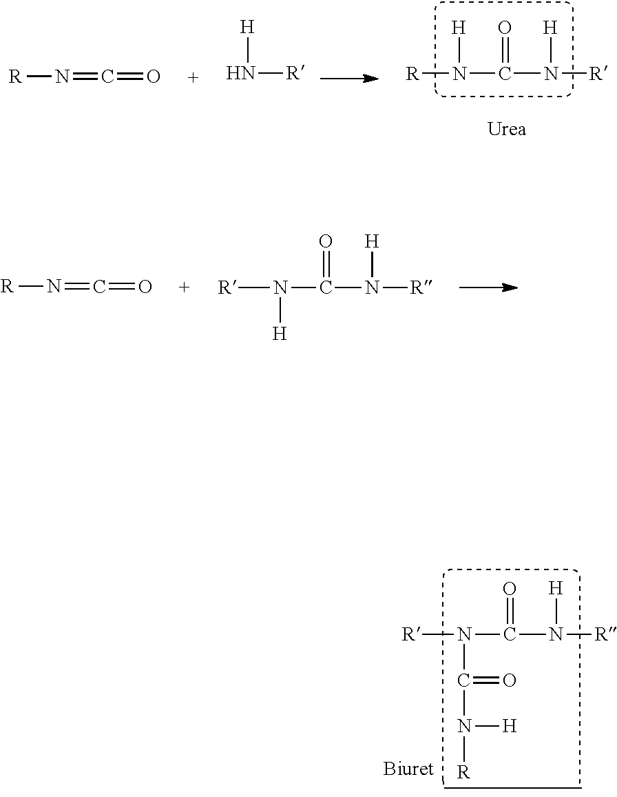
[R]N(C(N([R])[H])=O)[H].[R]N=C=O.[H]N[R].[R]N=C=O.[R]N([H])C(=O)N([H])[R].[R]N(C(=O)N([R])[H])C(=O)N([H])[R]
